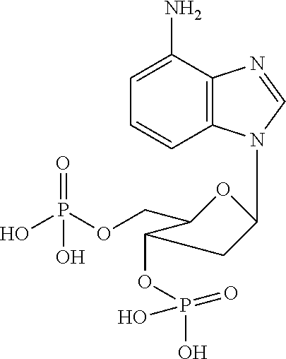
C1=C(N)C2=C(C=C1)N(C1OC(COP(O)(=O)O)C(OP(O)(=O)O)C1)C=N2
